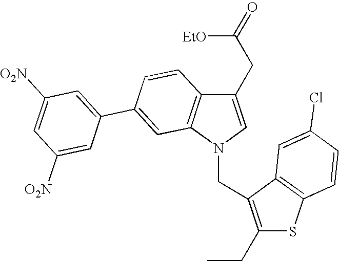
C1(CC([EtO])=O)=CN(CC2=C(CC)SC3=C2C=C(Cl)C=C3)C2=C1C=CC(C1=CC([O2N])=CC([O2N])=C1)=C2
